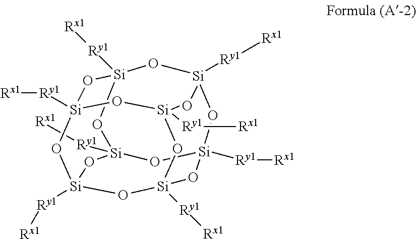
[Si]12([Ry1][Rx1])O[Si]3([Ry1][Rx1])O[Si]4([Ry1][Rx1])O[Si]([Ry1][Rx1])(O1)O[Si]1([Ry1][Rx1])O[Si]([Ry1][Rx1])(O2)O[Si]([Ry1][Rx1])(O3)O[Si]([Ry1][Rx1])(O4)O1
